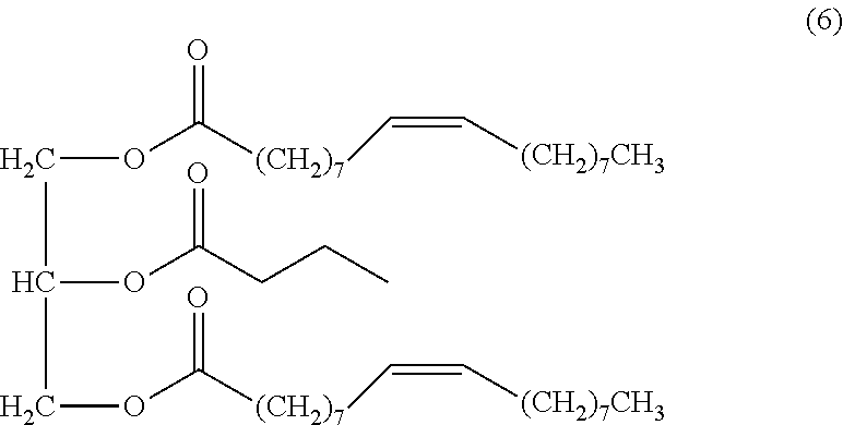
C(OC([(CH2)7]C=C[(CH2)7CH3])=O)C(COC([(CH2)7]C=C[(CH2)7CH3])=O)OC(CCC)=O
